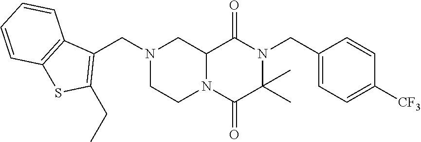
C12N(C(=O)C(C)(C)N(CC3=CC=C([CF3])C=C3)C1=O)CCN(CC1=C(CC)SC3=C1C=CC=C3)C2
